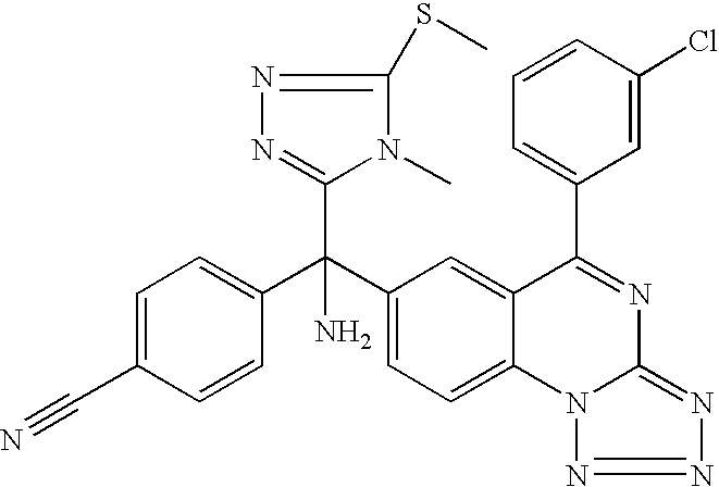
C1=CC(C(C2=CC=C3C(=C2)C(C2=CC=CC(Cl)=C2)=NC2=NN=NN32)(C2=NN=C(SC)N2C)N)=CC=C1C#N
